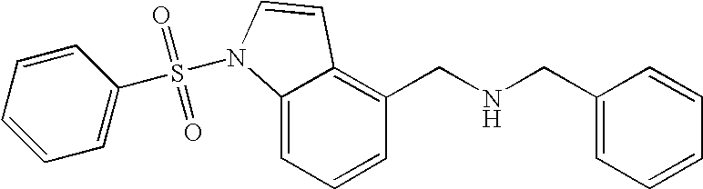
C1=CC=C2C(=C1CNCC1=CC=CC=C1)C=CN2S(=O)(=O)C1=CC=CC=C1
